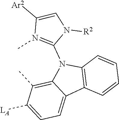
C1=C([LA])C(C)=C2C(=C1)C1=C(N2C2=N(C)C([Ar2])=CN2[R2])C=CC=C1
